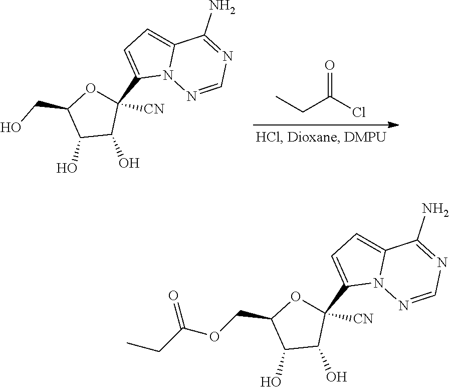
C12=CC=C(C3([CN])C(O)C(O)C(CO)O3)N1N=CN=C2N.CCC(Cl)=O.C12=CC=C(C3([CN])C(O)C(O)C(COC(CC)=O)O3)N1N=CN=C2N
